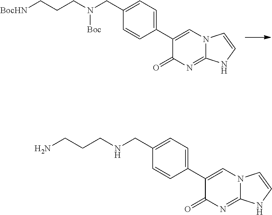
[BocHN]CCCN(CC1=CC=C(C2=CN3C(=NC2=O)NC=C3)C=C1)[Boc].NCCCNCC1=CC=C(C2=CN3C(=NC2=O)NC=C3)C=C1
